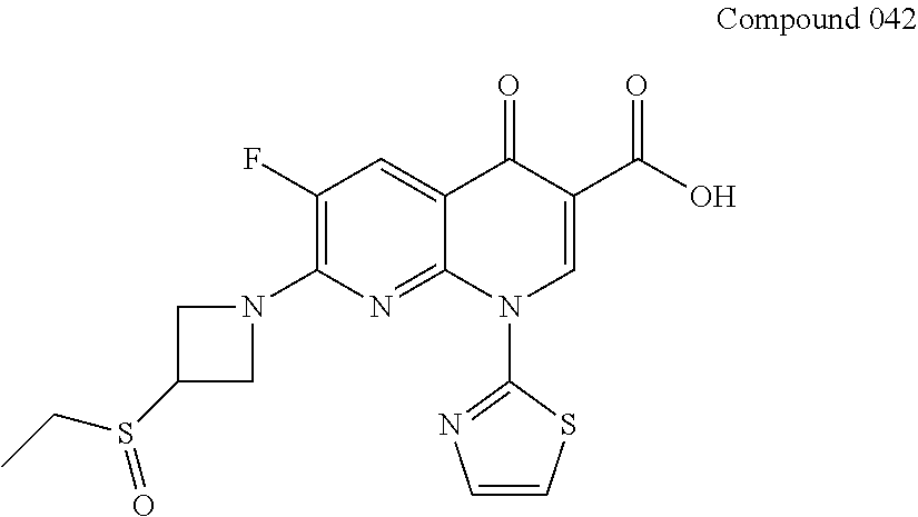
C12=CC(F)=C(N3CC(S(=O)CC)C3)N=C1N(C1=NC=CS1)C=C(C(=O)O)C2=O
